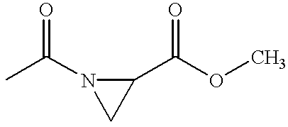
CC(N1CC1C(OC)=O)=O
